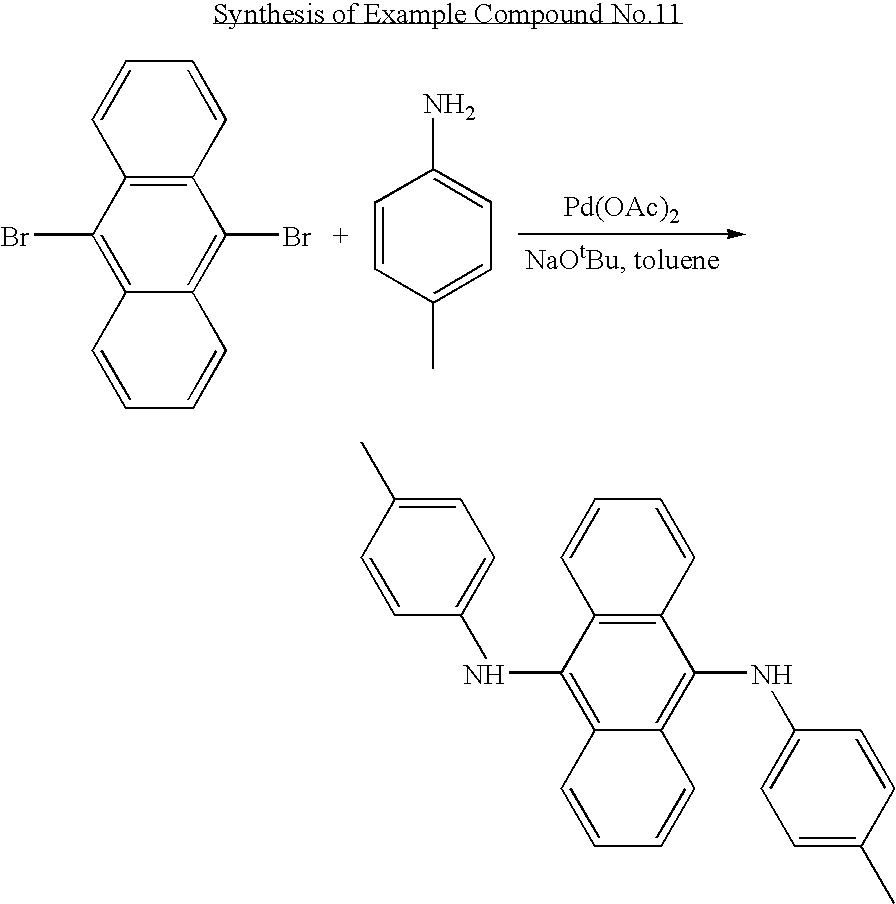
[Pd(OAc)2].C12=C(C(Br)=C3C(=C1Br)C=CC=C3)C=CC=C2.C1=CC(C)=CC=C1N.C12=C(C(NC3=CC=C(C)C=C3)=C3C(=C1NC1=CC=C(C)C=C1)C=CC=C3)C=CC=C2
